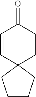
C1=CC2(CCC1=O)CCCC2
